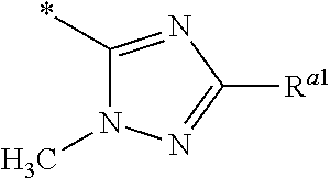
N1(C)C(*)=NC([Ra1])=N1
